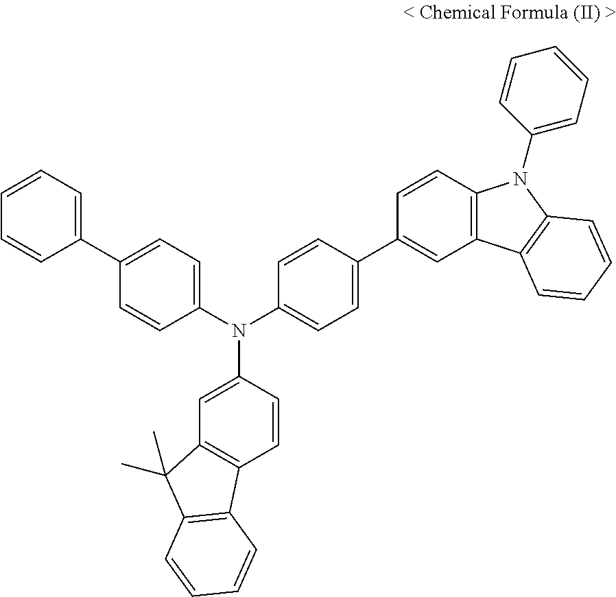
C1(N(C2=CC=C(C3=CC4=C(C=C3)N(C3=CC=CC=C3)C3=C4C=CC=C3)C=C2)C2=CC3=C(C=C2)C2=C(C3(C)C)C=CC=C2)=CC=C(C2=CC=CC=C2)C=C1
